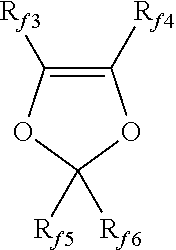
C1([Rf4])=C([Rf3])OC([Rf5])([Rf6])O1
